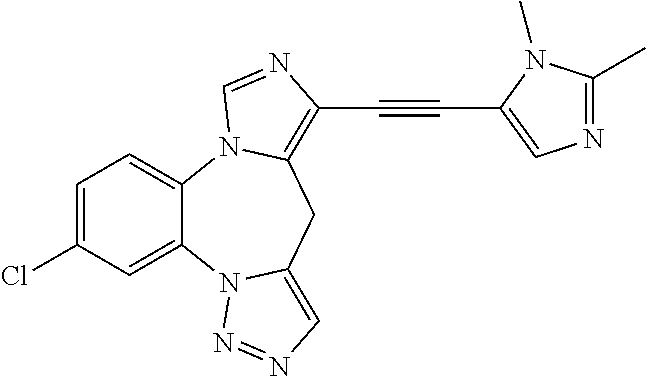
C1=C(Cl)C=C2C(=C1)N1C(=C(C#CC3=CN=C(C)N3C)N=C1)CC1=CN=NN21
